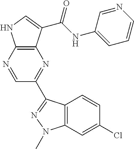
C12=C(N=CC(C3=NN(C)C4=C3C=CC(Cl)=C4)=N1)NC=C2C(NC1=CC=CN=C1)=O
